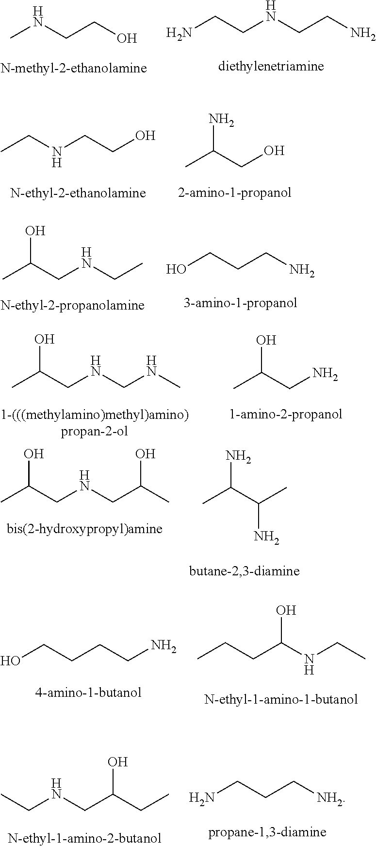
CNCCO.C(NCCN)CN.CCNCCO.CC(CO)N.CC(CNCC)O.OCCCN.C(NCC(C)O)C(C)O.CC(C(C)N)N.C(CCN)CO.CCCC(NCC)O.C(NCC(CC)O)C.NCCC[NH2].CC(CN)O.C(NCNC)C(C)O
